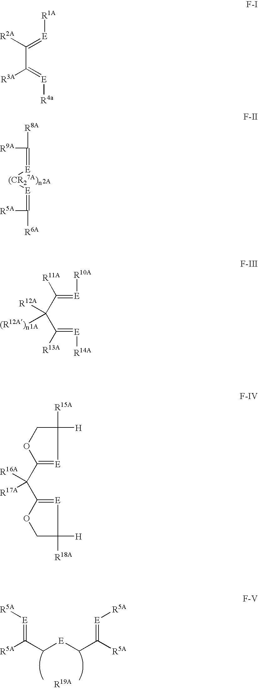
[R5A][E]=C(C[E]CC([R5A])=[E][R5A])[R5A].[R8A]C([R9A])=[E][(CR27A)n][E]=C([R5A])[R6A].C(=[E][R10A])(C(C([R13A])=[E][R14A])([R12A])[(R12A)n])[R11A].C(C([R2A])=[E][R1A])(=[E][R4a])[R3A].[R15A]C1([H])COC(C([R16A])([R17A])C2=[E]C([H])([R18A])CO2)=[E]1
